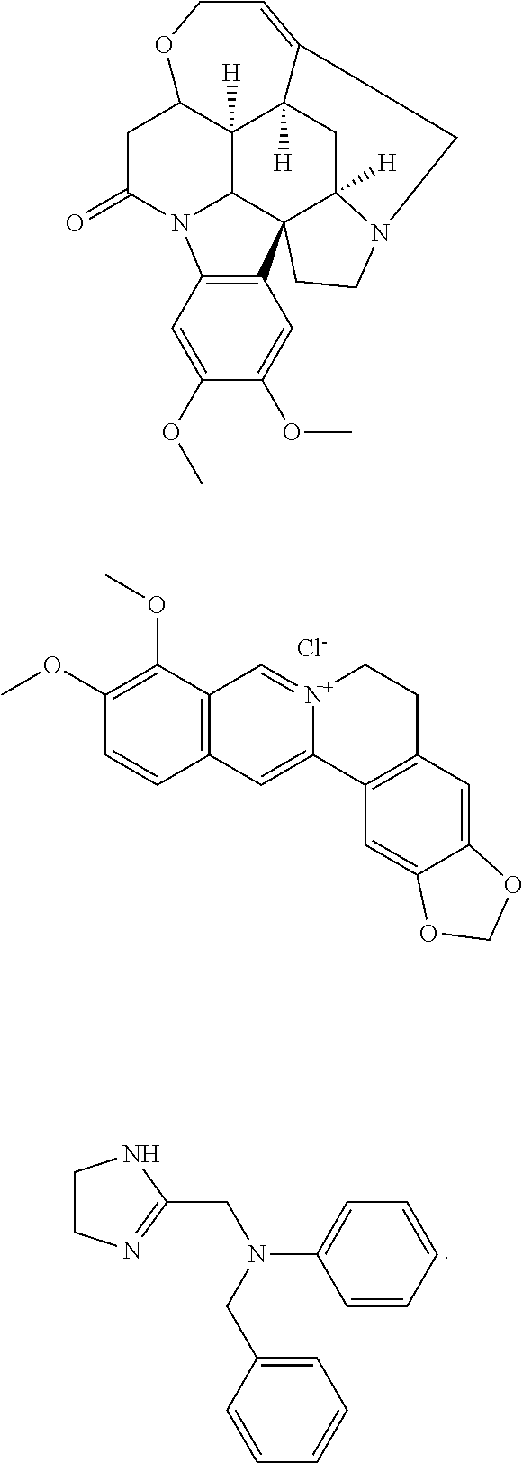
C1(OC)=C(OC)C=CC2=C1C=[N+]1C(=C2)C2=C(CC1)C=C1C(=C2)OCO1.[Cl-].C1CN=C(CN(C2=CC=CC=C2)CC2=CC=CC=C2)N1.C1C(=O)N2C3C4([H])C1OCC=C1C4([H])CC4([H])C3(CCN4C1)C1=C2C=C(OC)C(OC)=C1
